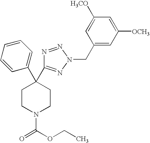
C1(C2(C3=NN(CC4=CC([OCH3])=CC([H3CO])=C4)N=N3)CCN(C(OCC)=O)CC2)=CC=CC=C1
